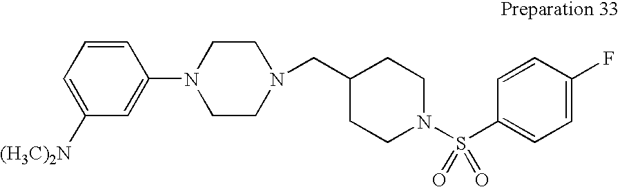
C1=CC=C([(H3C)2N])C=C1N1CCN(CC2CCN(S(C3=CC=C(F)C=C3)(=O)=O)CC2)CC1
